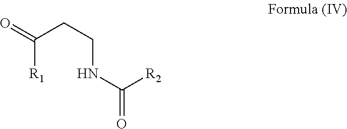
C([R1])(CCNC([R2])=O)=O
